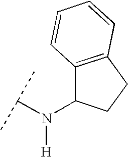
C(N([H])C1C2=C(CC1)C=CC=C2)(C)C
